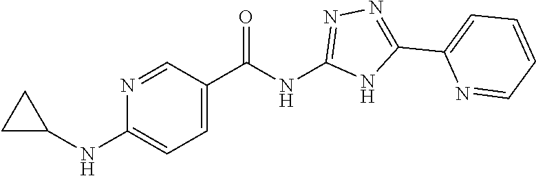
C1=C(C(NC2=NN=C(C3=CC=CC=N3)N2)=O)C=NC(NC2CC2)=C1
